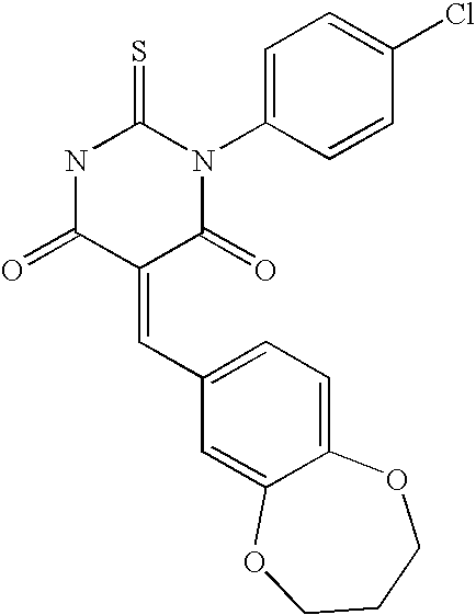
N1C(=O)C(=CC2=CC=C3C(=C2)OCCCO3)C(=O)N(C2=CC=C(Cl)C=C2)C1=S
